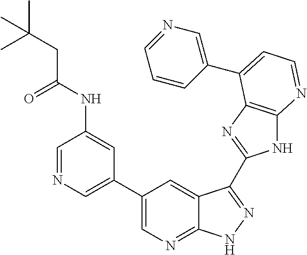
C1=NC=C(C2=CN=C3C(=C2)C(C2=NC4=C(N2)N=CC=C4C2=CN=CC=C2)=NN3)C=C1NC(=O)CC(C)(C)C
